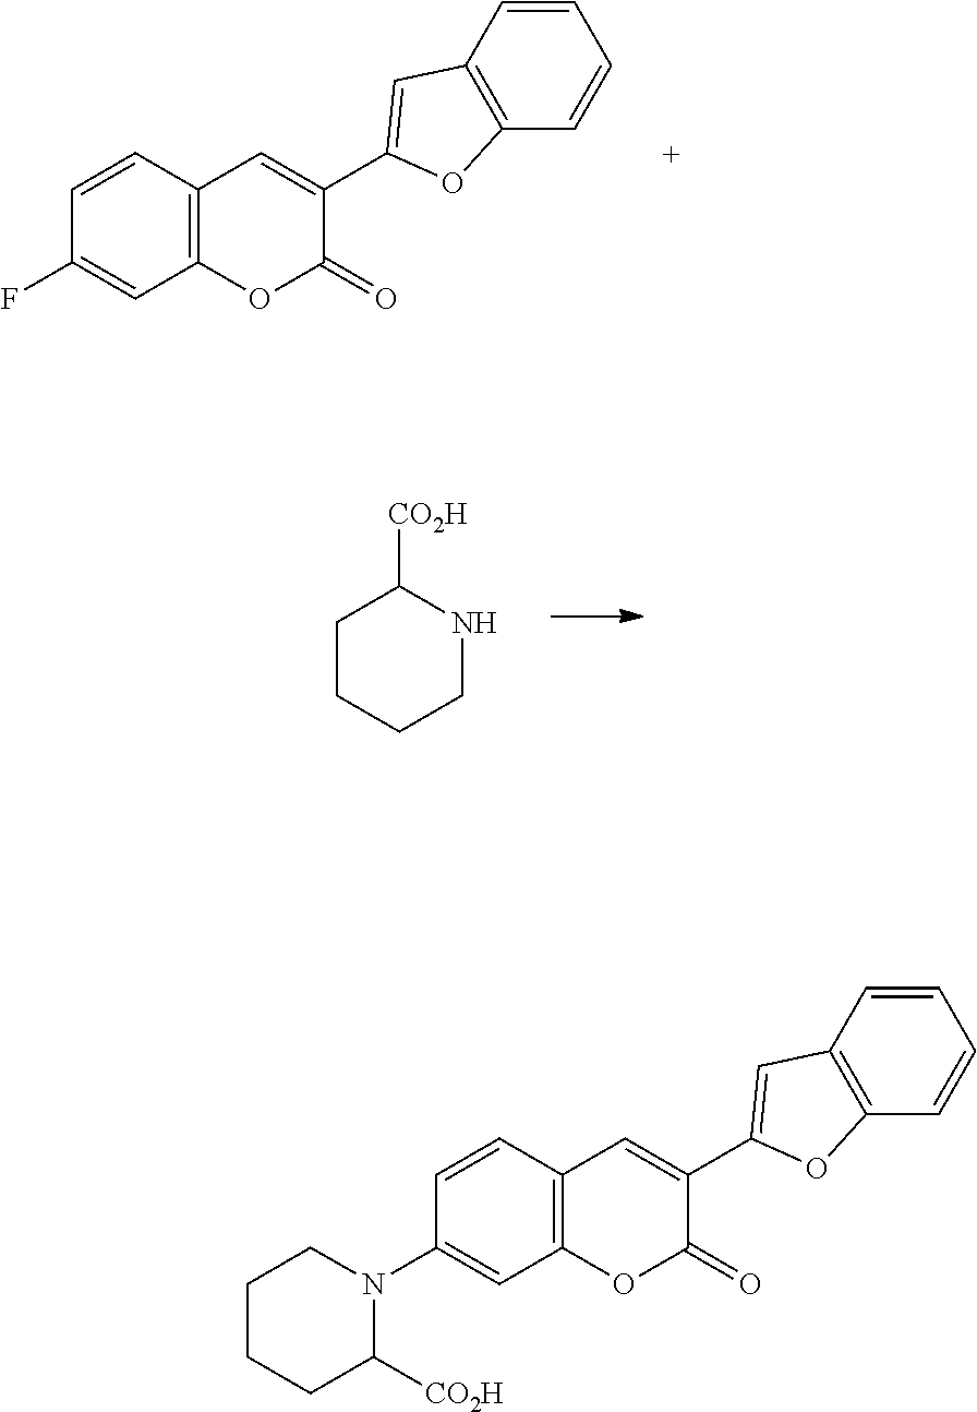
C1(F)=CC2=C(C=C(C3=CC4=C(O3)C=CC=C4)C(=O)O2)C=C1.C1CCCNC1[CO2H].C1(N2CCCCC2[CO2H])=CC2=C(C=C(C3=CC4=C(O3)C=CC=C4)C(=O)O2)C=C1
